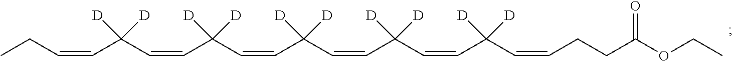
C(C(C=CC(C=CC(C=CC([D])([D])C=CC([D])([D])C=CCC)([D])[D])([D])[D])([D])[D])=CCCC(OCC)=O
